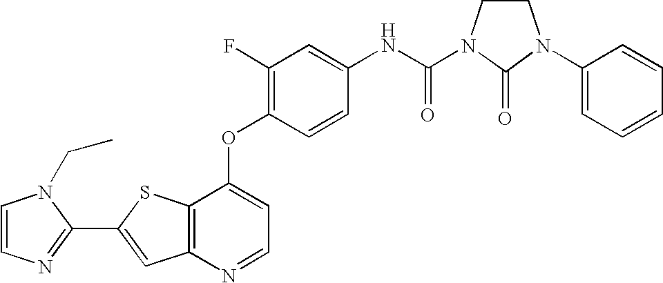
C12=C(SC(C3=NC=CN3CC)=C1)C(OC1=C(F)C=C(NC(=O)N3CCN(C4=CC=CC=C4)C3=O)C=C1)=CC=N2
